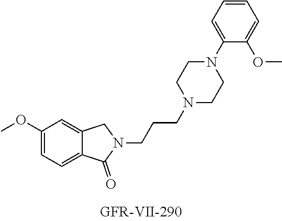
C1(OC)=CC=C2C(=C1)CN(CCCN1CCN(C3=CC=CC=C3OC)CC1)C2=O
